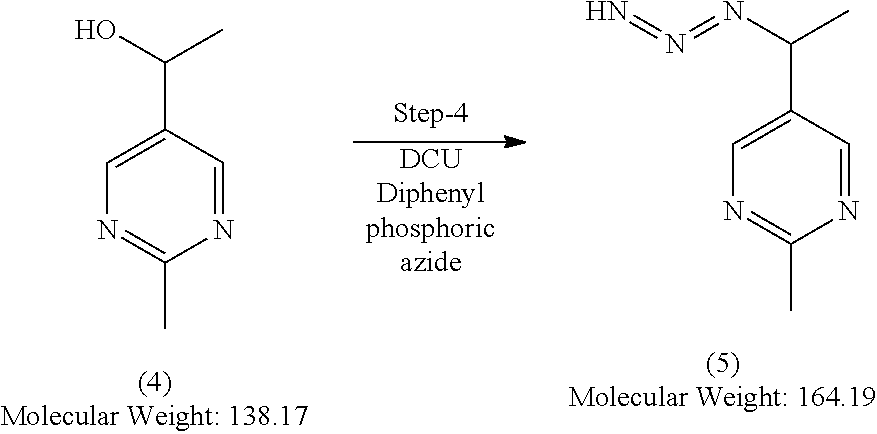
C1=NC(C)=NC=C1C(C)O.[DCUDiphenylphosphoricazide].C1=NC(C)=NC=C1C(C)N=N=N
